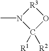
N1(C)C([R1])([R2])O[R3]1
